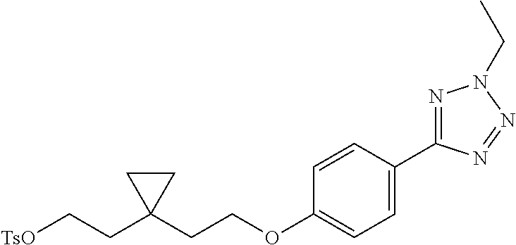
C(C1(CCOC2=CC=C(C3=NN(CC)N=N3)C=C2)CC1)C[TsO]
